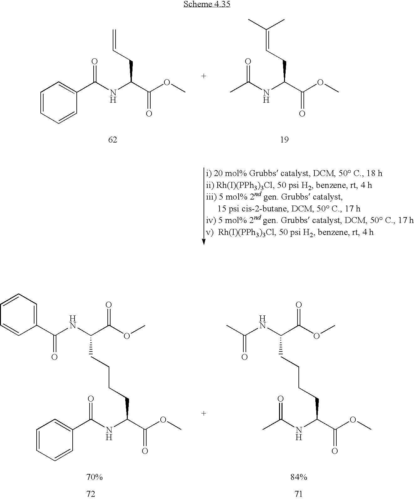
C1=CC=CC(C(NC(C(OC)=O)CC=C)=O)=C1.CC(NC(C(OC)=O)CC=C(C)C)=O.CC(NC(C(OC)=O)CCCCC(NC(C)=O)C(OC)=O)=O.C1=CC=CC(C(NC(C(OC)=O)CCCCC(NC(C2=CC=CC=C2)=O)C(OC)=O)=O)=C1
